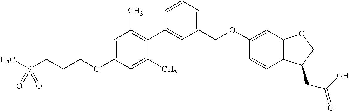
CS(CCCOC1=CC(C)=C(C2=CC(COC3=CC4=C(C=C3)C(CC(O)=O)CO4)=CC=C2)C(C)=C1)(=O)=O
